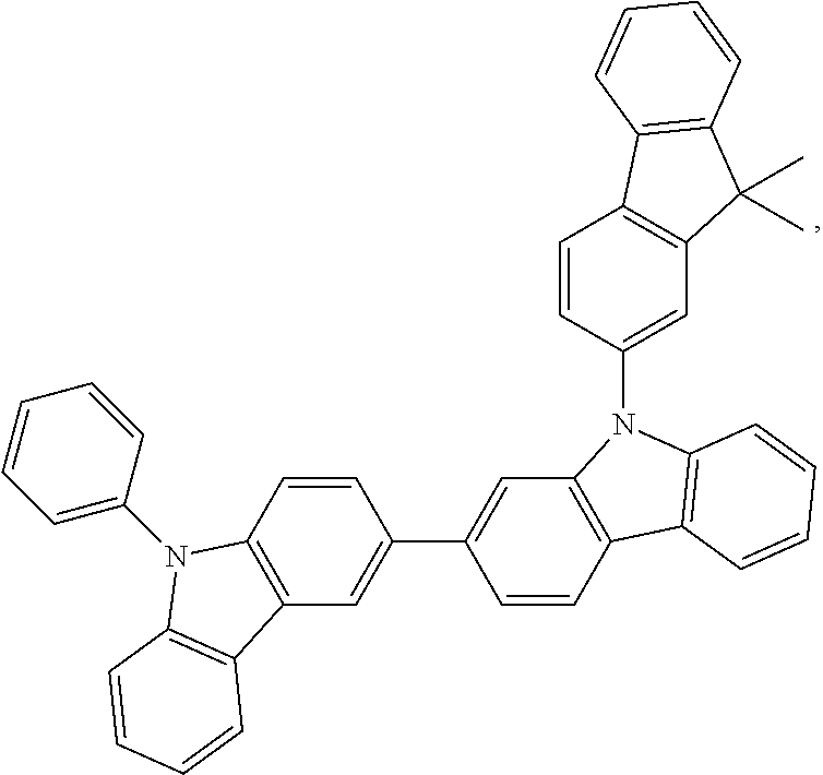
C1=CC=C(N2C3=C(C=C(C4=CC5=C(C=C4)C4=C(N5C5=CC6=C(C=C5)C5=C(C6(C)C)C=CC=C5)C=CC=C4)C=C3)C3=C2C=CC=C3)C=C1
